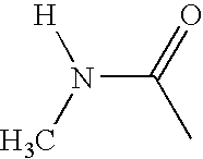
N(C(=O)C)(C)[H]
